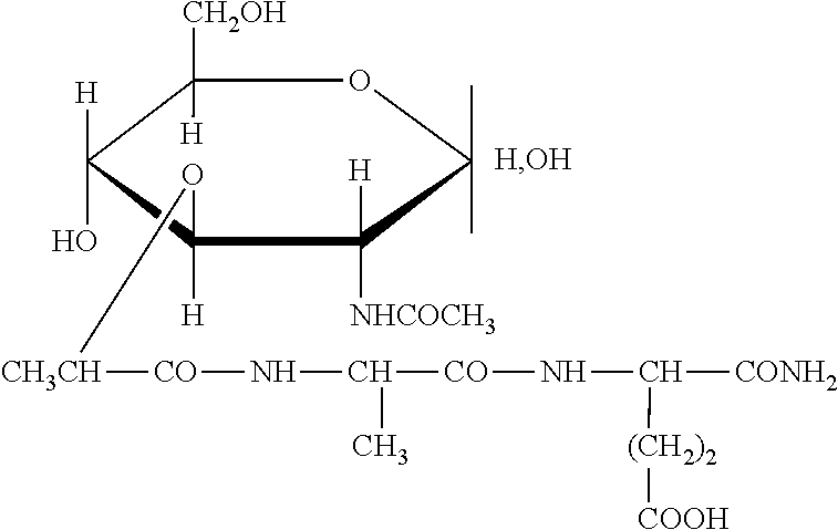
C1([CH2OH])([H])C([H])(O)C([H])(O[CH3CH][CO]NC(C)[CO]NC([(CH2)2][COOH])[CONH2])C([H])([NHCOCH3])C(C)(C)O1
